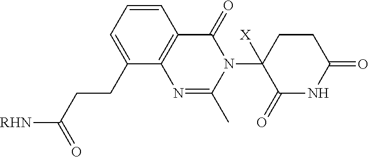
C1=CC=C(CCC([RHN])=O)C2=C1C(=O)N(C1([X])C(=O)NC(=O)CC1)C(C)=N2
